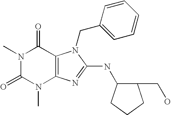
N1(C)C(=O)N(C)C2=C(C1=O)N(CC1=CC=CC=C1)C(NC1C(CO)CCC1)=N2
